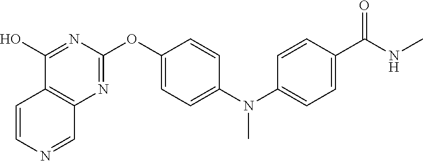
C12=C(N=C(OC3=CC=C(N(C4=CC=C(C(NC)=O)C=C4)C)C=C3)N=C1O)C=NC=C2
